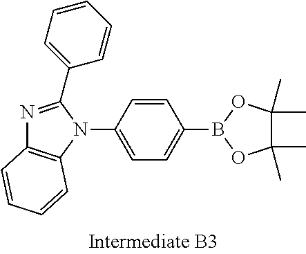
C1=C(N2C(C3=CC=CC=C3)=NC3=C2C=CC=C3)C=CC(B2OC(C)(C)C(C)(C)O2)=C1
